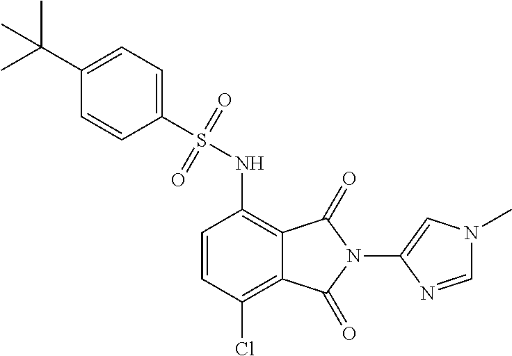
C1=CC(Cl)=C2C(=C1NS(=O)(=O)C1=CC=C(C(C)(C)C)C=C1)C(=O)N(C1=CN(C)C=N1)C2=O
